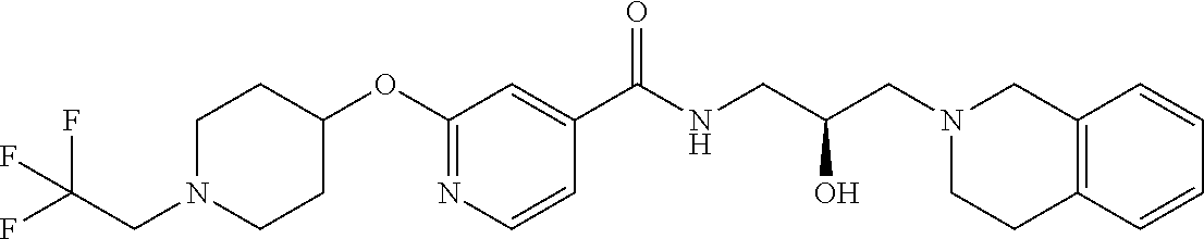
C1(OC2CCN(CC(F)(F)F)CC2)=NC=CC(C(NCC(CN2CCC3=C(C2)C=CC=C3)O)=O)=C1
